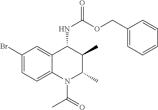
C1(Br)=CC=C2C(=C1)C(NC(=O)OCC1=CC=CC=C1)C(C)C(C)N2C(=O)C
